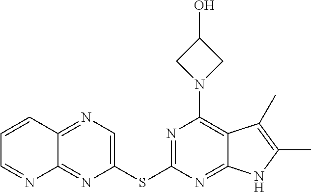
C1(SC2=NC(N3CC(O)C3)=C3C(=N2)NC(C)=C3C)=CN=C2C(=N1)N=CC=C2
